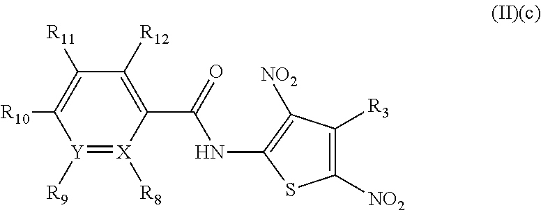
C1([R12])=C(C(=O)NC2=C([NO2])C([R3])=C([NO2])S2)[X]([R8])=[Y]([R9])C([R10])=C1[R11]
